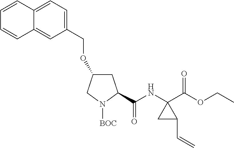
C1=C(COC2CC(C(NC3(C(OCC)=O)CC3C=C)=O)N([BOC])C2)C=C2C(=C1)C=CC=C2
